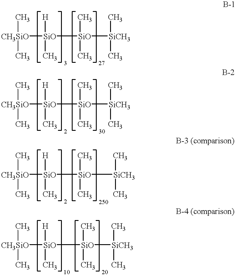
[CH3SiO](C)(C)[SiO]([H])(C)[SiO](C)(C)[SiCH3](C)C.[CH3SiO](C)(C)[SiO]([H])(C)[SiO](C)(C)[SiCH3](C)C.[CH3SiO](C)(C)[SiO]([H])(C)[SiO](C)(C)[SiCH3](C)C.[CH3SiO](C)(C)[SiO]([H])(C)[SiO](C)(C)[SiCH3](C)C
